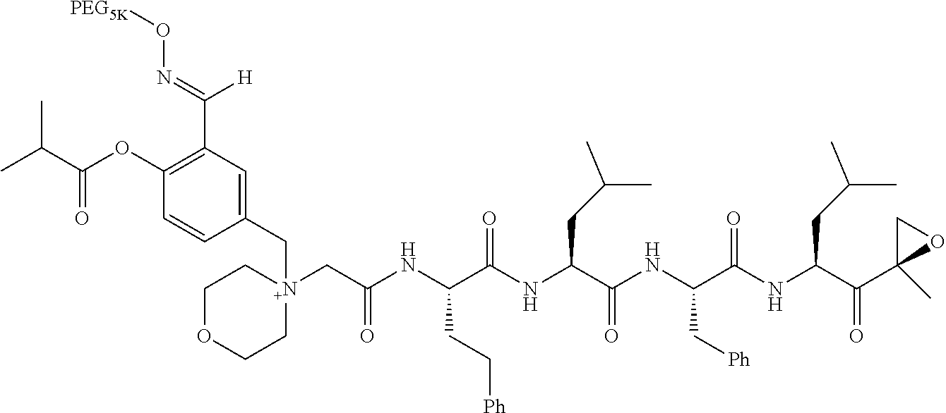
C(C1=C(OC(C(C)C)=O)C=CC(C[N+]2(CC(NC(C(NC(C(NC(C(NC(C(C3(C)OC3)=O)CC(C)C)=O)C[Ph])=O)CC(C)C)=O)CC[Ph])=O)CCOCC2)=C1)([H])=NO[PEG5K]
